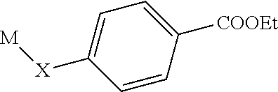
C1=CC([COOEt])=CC=C1[X][M]
